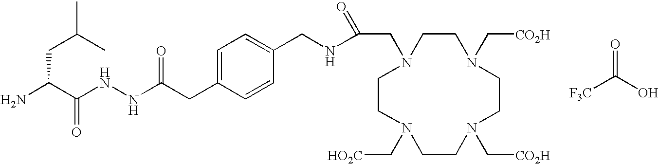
C(C(N)C(NNC(=O)CC1=CC=C(CNC(CN2CCN(C[CO2H])CCN(C[CO2H])CCN(C[HO2C])CC2)=O)C=C1)=O)C(C)C.C(=O)([F3C])O
